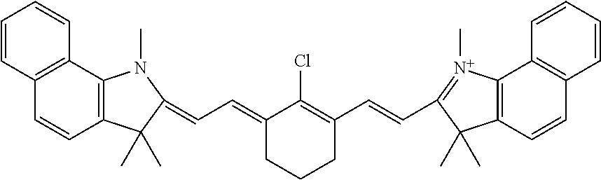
C1=CC2=C(C=C1)C1=C(C=C2)C(C)(C)C(=CC=C2CCCC(C=CC3=[N+](C)C4=C(C3(C)C)C=CC3=C4C=CC=C3)=C2Cl)N1C
